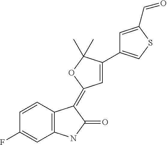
C1(F)=CC2=C(C=C1)C(=C1C=C(C3=CSC(C=O)=C3)C(C)(C)O1)C(=O)N2
